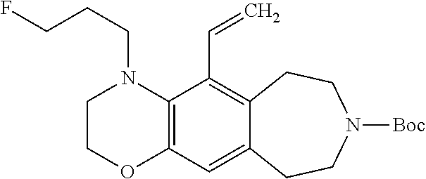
C12=C(N(CCCF)CCO1)C(C=C)=C1C(=C2)CCN([Boc])CC1
